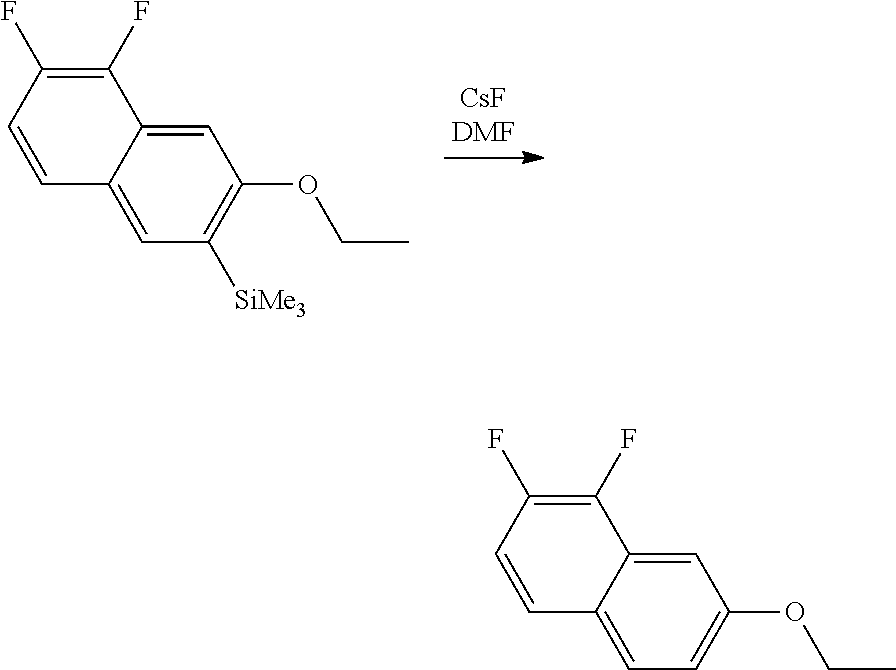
C1(F)=C(F)C=CC2=CC([SiMe3])=C(OCC)C=C12.C1(F)=C(F)C=CC2=CC=C(OCC)C=C12
